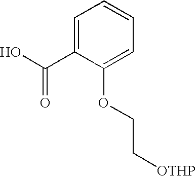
C1=C(C(O)=O)C(OCC[OTHP])=CC=C1
